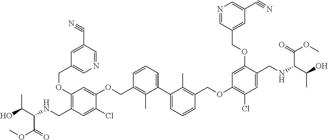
C1(OCC2=CN=CC(C#N)=C2)=C(CNC(C(C)O)C(OC)=O)C=C(Cl)C(OCC2=C(C)C(C3=CC=CC(COC4=C(Cl)C=C(CNC(C(O)C)C(OC)=O)C(OCC5=CC(C#N)=CN=C5)=C4)=C3C)=CC=C2)=C1
